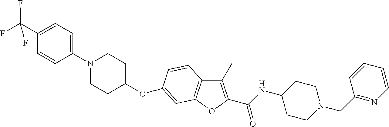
N1(C2=CC=C(C(F)(F)F)C=C2)CCC(OC2=CC3=C(C(C)=C(C(NC4CCN(CC5=NC=CC=C5)CC4)=O)O3)C=C2)CC1
